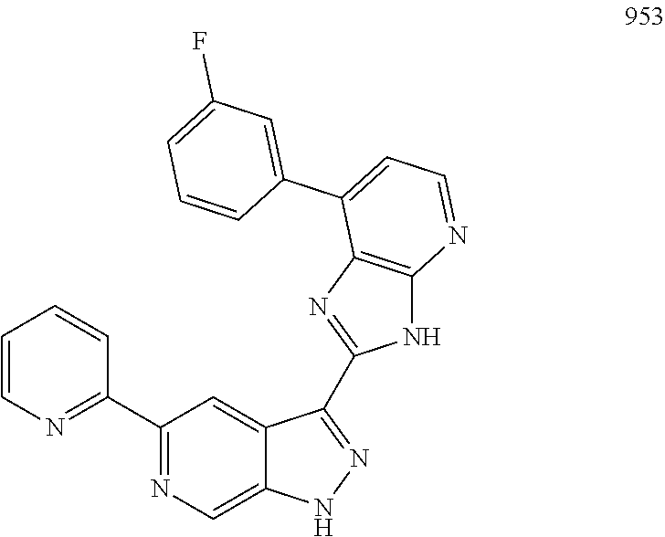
C1(C2=NC=CC=C2)=NC=C2C(=C1)C(C1=NC3=C(N1)N=CC=C3C1=CC(F)=CC=C1)=NN2
